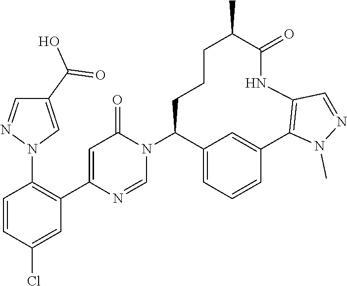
C1=NC(C2=C(N3N=CC(C(O)=O)=C3)C=CC(Cl)=C2)=CC(=O)N1C1C2=CC=CC(=C2)C2=C(NC(=O)C(C)CCC1)C=NN2C
